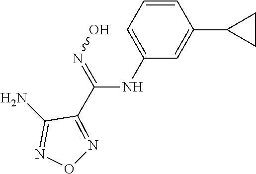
N(C(=NO)C1=NON=C1N)C1=CC=CC(C2CC2)=C1
